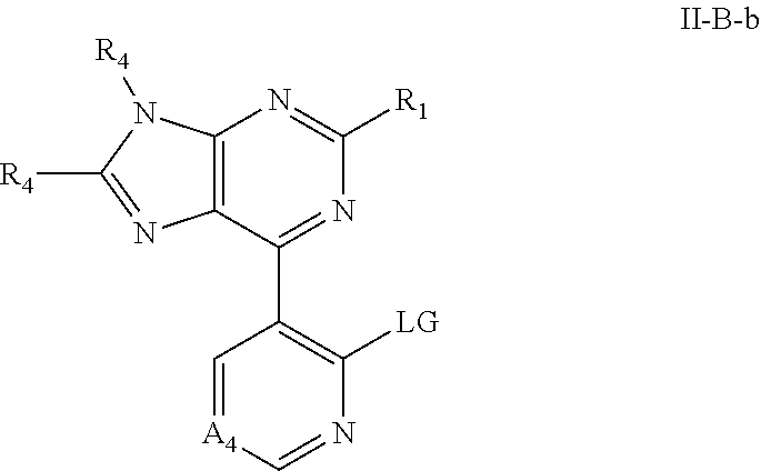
[LG]C1=C(C2=NC([R1])=NC3=C2N=C([R4])N3[R4])C=[A4]C=N1
